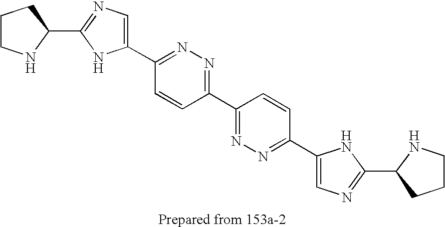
C1(C2=NN=C(C3=CN=C(C4NCCC4)N3)C=C2)=NN=C(C2=CN=C(C3NCCC3)N2)C=C1
